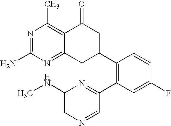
C1(C2CC(=O)C3=C(C)N=C(N)N=C3C2)=C(C2=NC(NC)=CN=C2)C=C(F)C=C1
